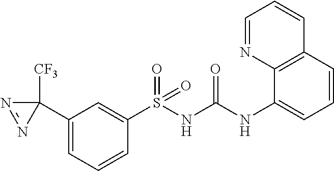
S(NC(NC1=CC=CC2=C1N=CC=C2)=O)(C1=CC(C2([CF3])N=N2)=CC=C1)(=O)=O
